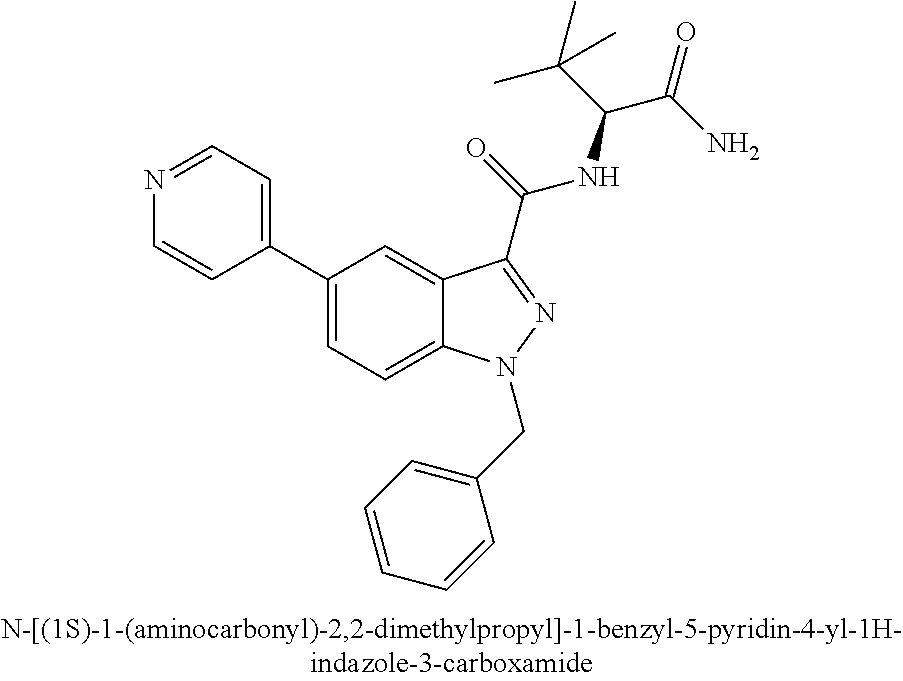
C1(C2=CC=NC=C2)=CC=C2C(=C1)C(C(NC(C(C)(C)C)C(=O)N)=O)=NN2CC1=CC=CC=C1
